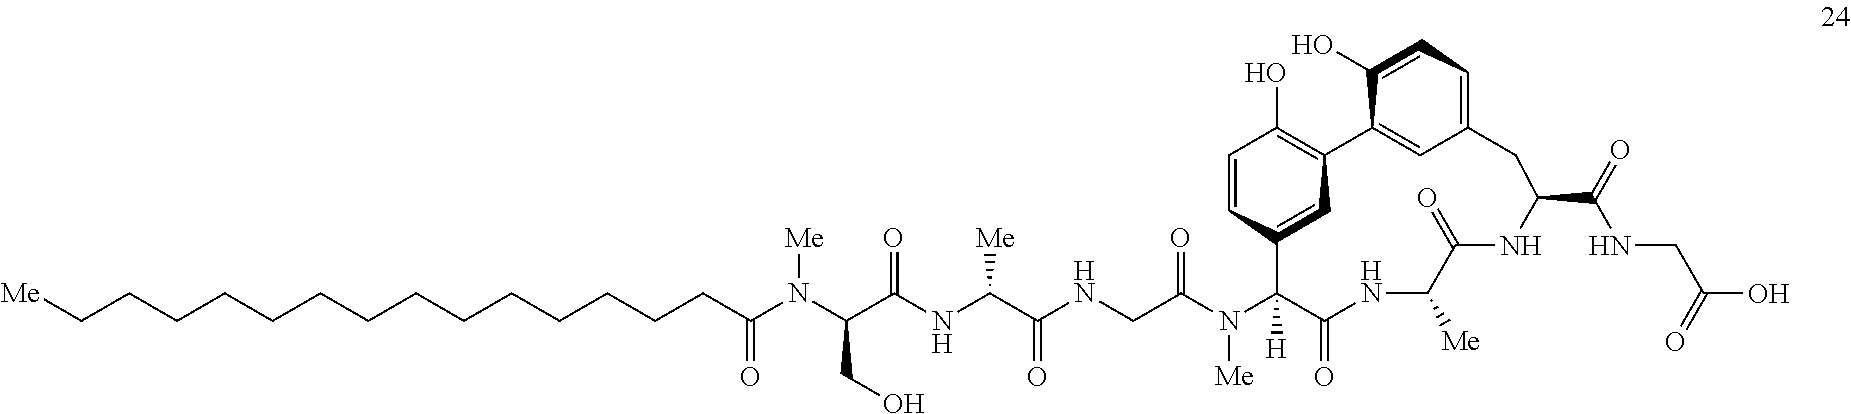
N(C(C(NC(C(NCC(N(C1([H])C(=O)NC([Me])C(=O)NC(C(=O)NCC(O)=O)CC2=CC=C(O)C(=C2)C2=C(O)C=CC1=C2)[Me])=O)=O)[Me])=O)CO)([Me])C(=O)CCCCCCCCCCCCCC[Me]
